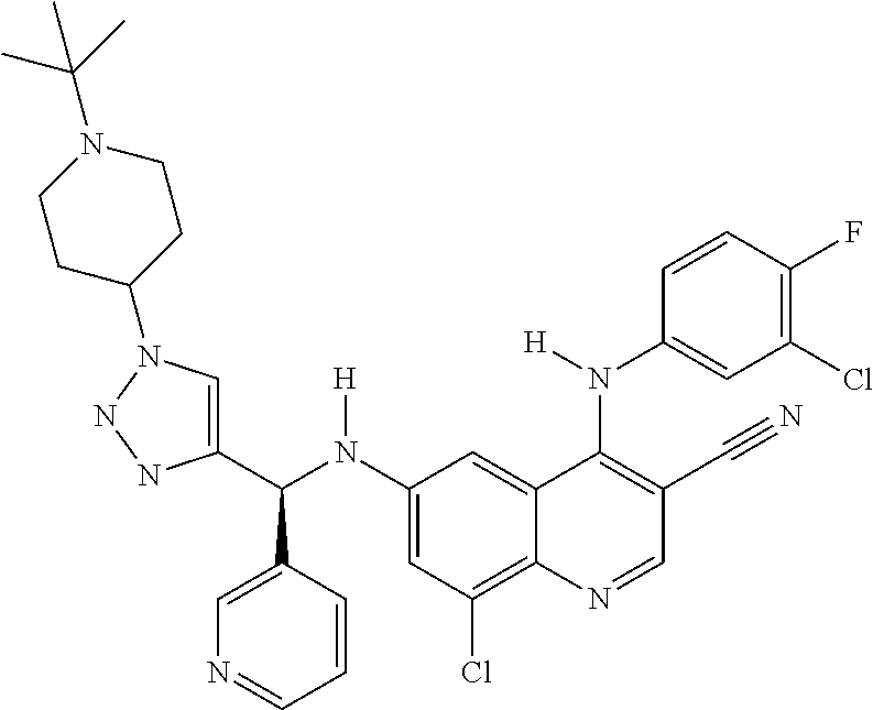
C1(N(C(C2=CN(C3CCN(C(C)(C)C)CC3)NN2)C2=CN=CC=C2)[H])=CC(Cl)=C2C(=C1)C(N(C1=CC(Cl)=C(F)C=C1)[H])=C(C#N)C=N2
